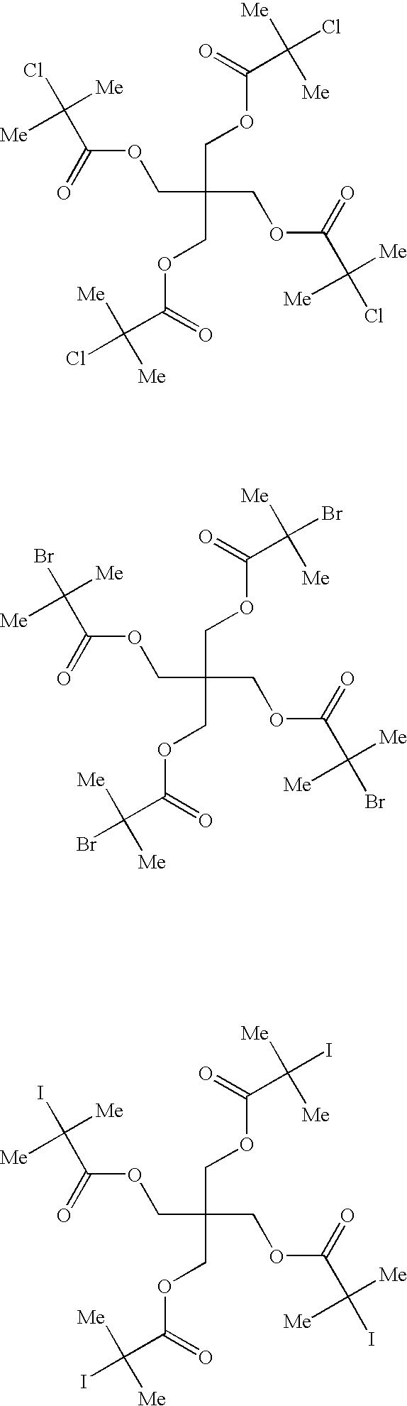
C(C(COC(C([Me])([Me])Cl)=O)(COC(C([Me])([Me])Cl)=O)COC(C([Me])([Me])Cl)=O)OC(C([Me])([Me])Cl)=O.C(C(COC(C([Me])([Me])Br)=O)(COC(C([Me])([Me])Br)=O)COC(C([Me])([Me])Br)=O)OC(C([Me])([Me])Br)=O.C(C(COC(C([Me])([Me])I)=O)(COC(C([Me])([Me])I)=O)COC(C([Me])([Me])I)=O)OC(C([Me])([Me])I)=O
